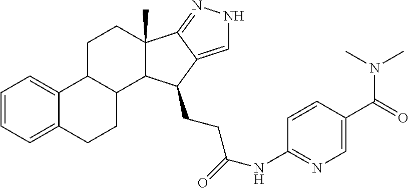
C1=CC=C2C(=C1)C1C(CC2)C2C(C)(CC1)C1=NNC=C1C2CCC(=O)NC1=NC=C(C(=O)N(C)C)C=C1
